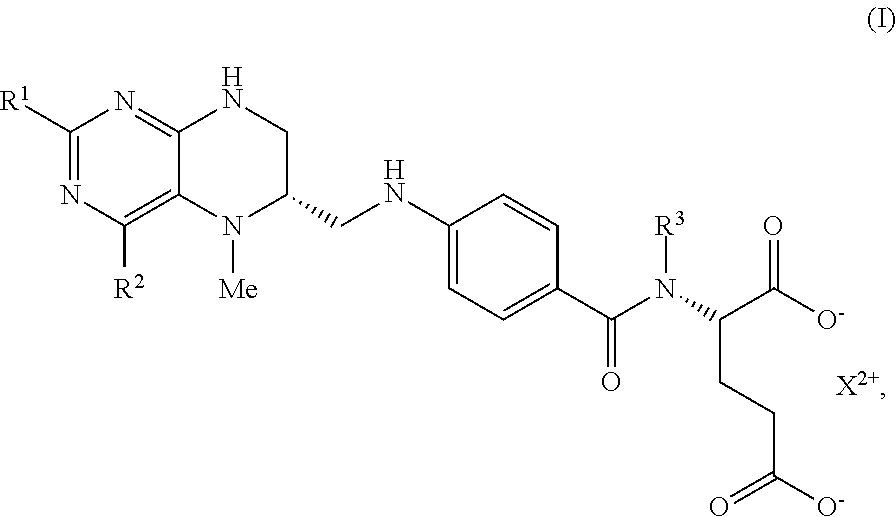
N(C1=CC=C(C(N(C(C([O-])=O)CCC([O-])=O)[R3])=O)C=C1)CC1CNC2=NC([R1])=NC([R2])=C2N1[Me].[X2+]
